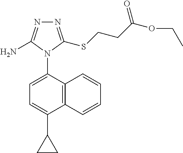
C12=C(C(N3C(N)=NN=C3SCCC(OCC)=O)=CC=C1C1CC1)C=CC=C2
